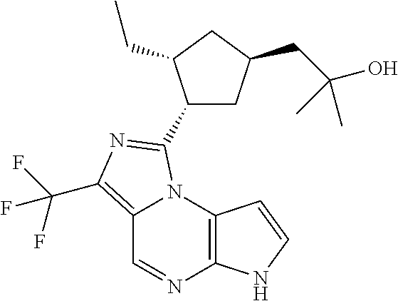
C12=C(C(F)(F)F)N=C(C3CC(CC(O)(C)C)CC3CC)N1C1=C(N=C2)NC=C1
